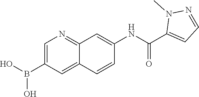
C1=C(B(O)O)C=C2C(=N1)C=C(NC(C1=CC=NN1C)=O)C=C2
